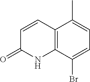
C12=C(C(Br)=CC=C1C)NC(=O)C=C2
